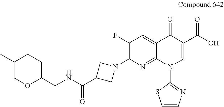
C1(F)=C(N2CC(C(NCC3CCC(C)CO3)=O)C2)N=C2C(=C1)C(=O)C(C(O)=O)=CN2C1=NC=CS1
